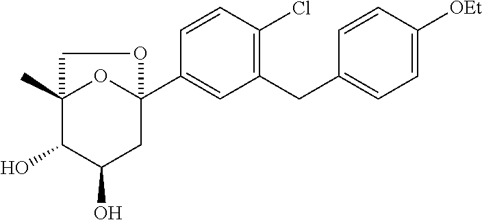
C1=CC(Cl)=C(CC2=CC=C([OEt])C=C2)C=C1C12OC(C)(C(O)C(O)C1)CO2
